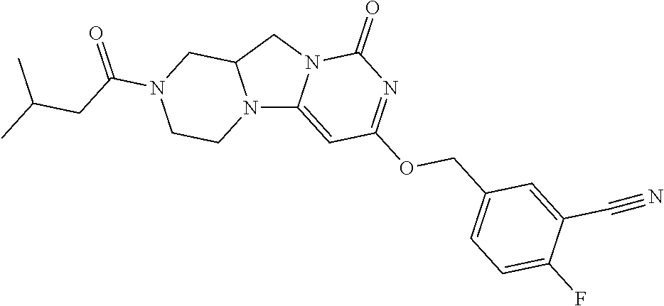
N12C3=CC(OCC4=CC=C(F)C(C#N)=C4)=NC(=O)N3CC1CN(C(=O)CC(C)C)CC2
